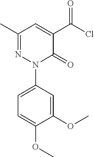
C1(C)=NN(C2=CC=C(OC)C(OC)=C2)C(=O)C(C(=O)Cl)=C1
